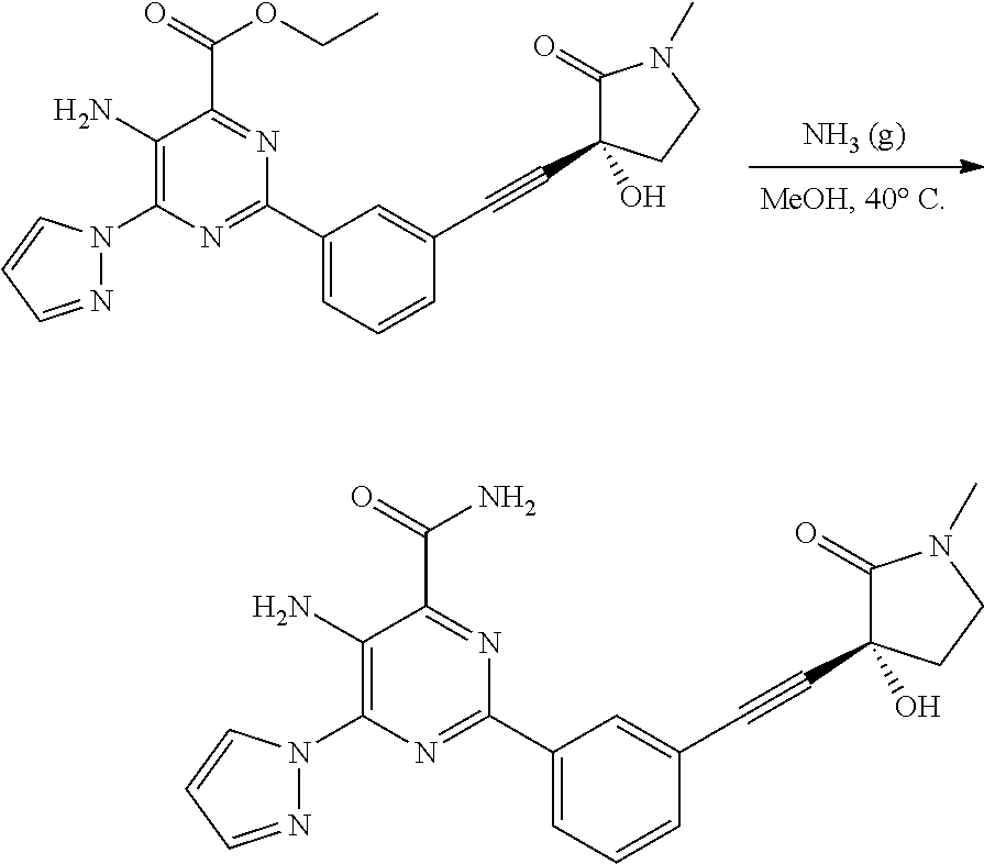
C1(N)=C(N2N=CC=C2)N=C(C2=CC=CC(C#CC3(O)C(=O)N(C)CC3)=C2)N=C1C(=O)OCC.C1(N)=C(N2N=CC=C2)N=C(C2=CC=CC(C#CC3(O)C(=O)N(C)CC3)=C2)N=C1C(=O)N
